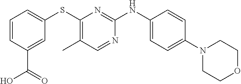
C1=CC(C(O)=O)=CC(SC2=C(C)C=NC(NC3=CC=C(N4CCOCC4)C=C3)=N2)=C1
